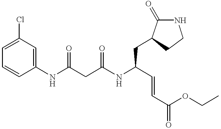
C1(NC(CC(NC(C=CC(OCC)=O)CC2C(=O)NCC2)=O)=O)=CC(Cl)=CC=C1
